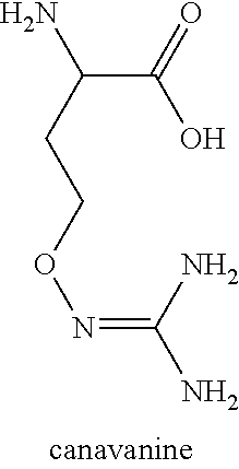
C(C(=O)O)(CCON=C(N)N)N
